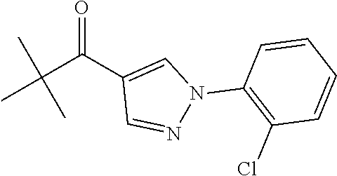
C(C(C1=CN(C2=C(Cl)C=CC=C2)N=C1)=O)(C)(C)C
